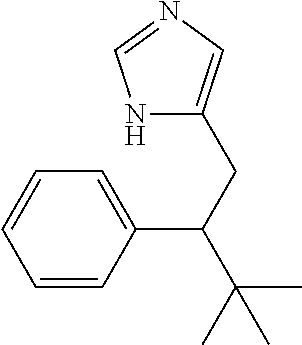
N1=CNC(CC(C2=CC=CC=C2)C(C)(C)C)=C1
